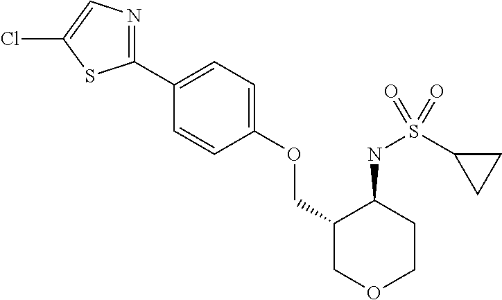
C1(C2=CC=C(OCC3COCCC3NS(C3CC3)(=O)=O)C=C2)=NC=C(Cl)S1
